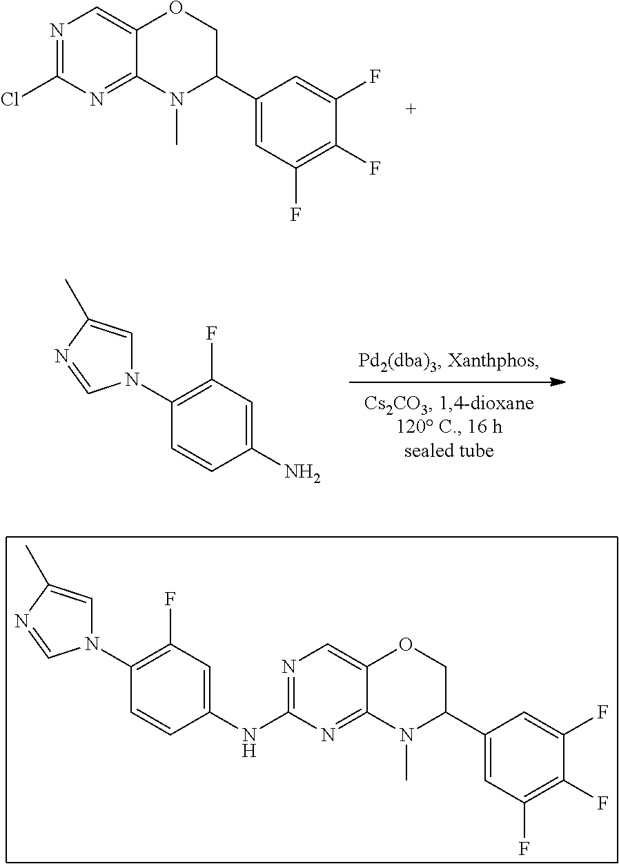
N1=C(Cl)N=C2C(=C1)OCC(C1=CC(F)=C(F)C(F)=C1)N2C.N1=C(NC2=CC(F)=C(N3C=C(C)N=C3)C=C2)N=C2C(=C1)OCC(C1=CC(F)=C(F)C(F)=C1)N2C.NC1=CC(F)=C(N2C=C(C)N=C2)C=C1
